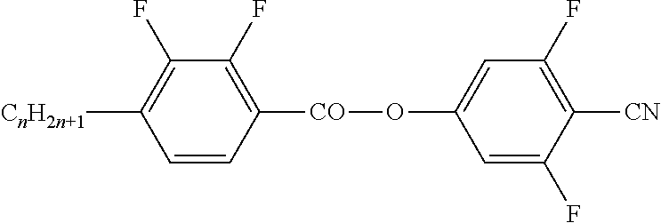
C1=CC([CO]OC2=CC(F)=C([CN])C(F)=C2)=C(F)C(F)=C1[CnH2n+1]
